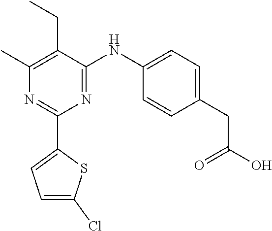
C1(C)=C(CC)C(NC2=CC=C(CC(O)=O)C=C2)=NC(C2=CC=C(Cl)S2)=N1
